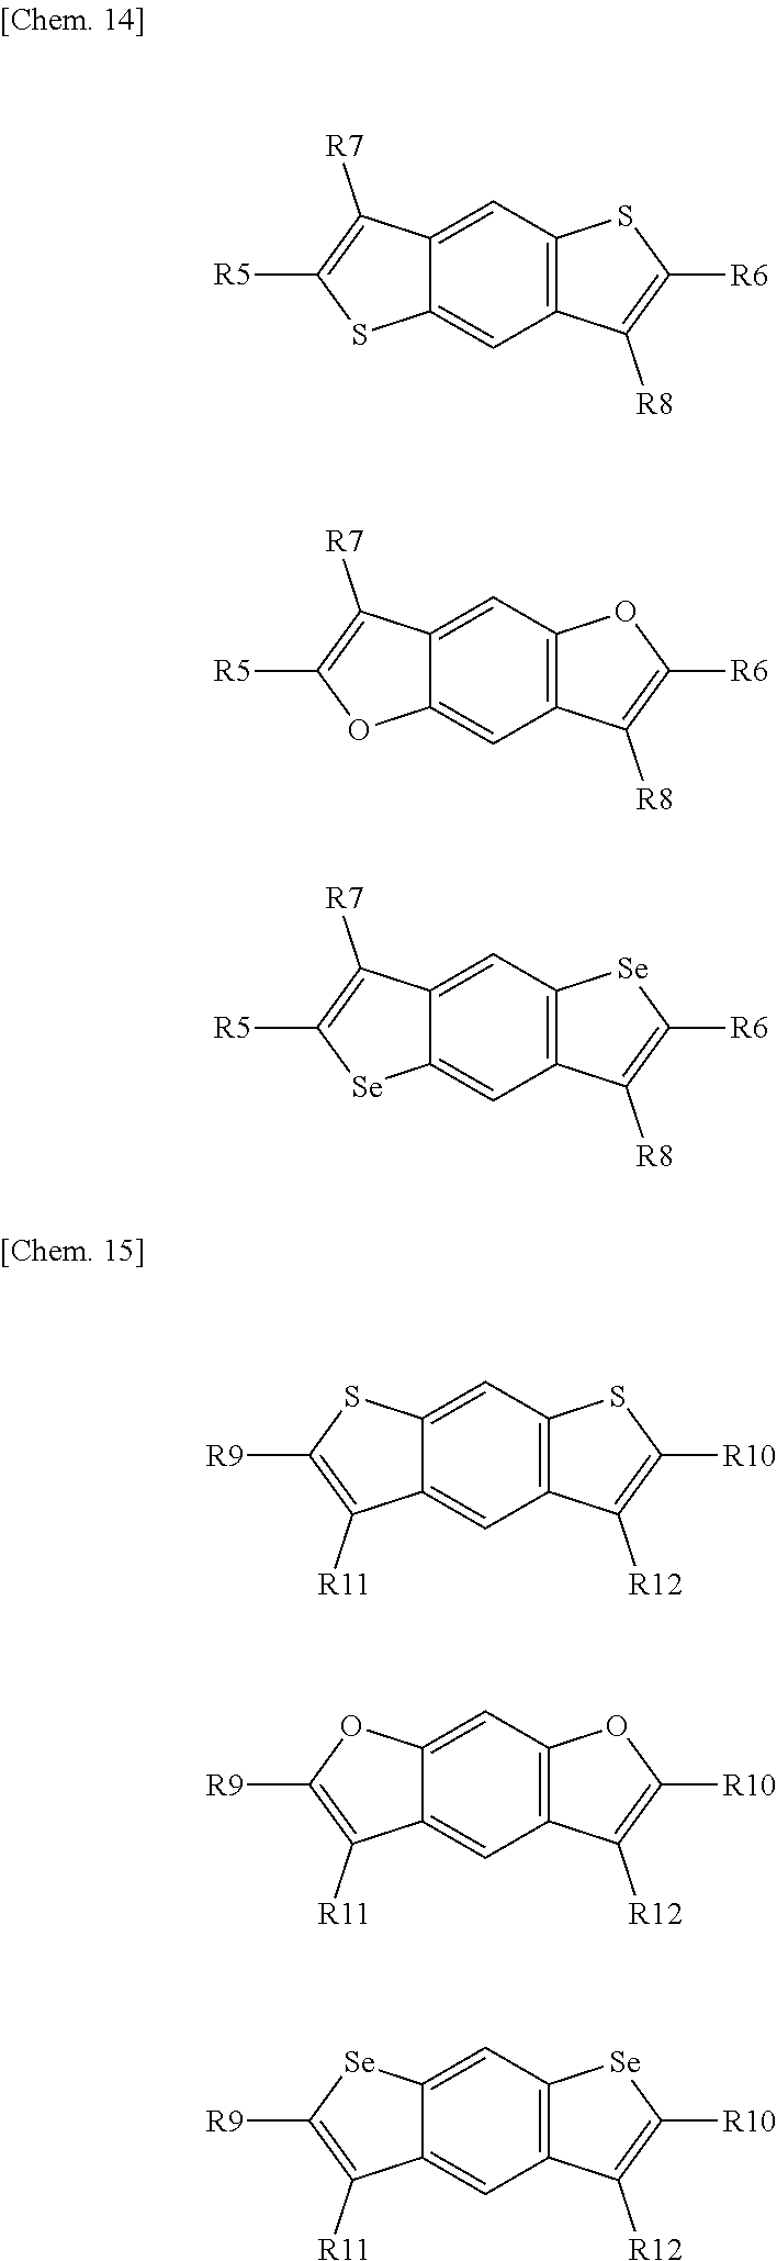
C12=CC3=C(C=C1SC([R5])=C2[R7])C([R8])=C([R6])S3.C12=CC3=C(C=C1OC([R5])=C2[R7])C([R8])=C([R6])O3.C12=CC3=C(C=C1[Se]C([R5])=C2[R7])C([R8])=C([R6])[Se]3.C12=CC3=C(C=C1C([R11])=C([R9])S2)C([R12])=C([R10])S3.C12=CC3=C(C=C1C([R11])=C([R9])O2)C([R12])=C([R10])O3.C12=CC3=C(C=C1C([R11])=C([R9])[Se]2)C([R12])=C([R10])[Se]3
